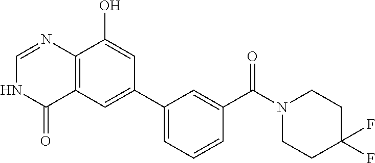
C12=C(C=C(C3=CC=CC(C(N4CCC(F)(F)CC4)=O)=C3)C=C1O)C(=O)NC=N2
